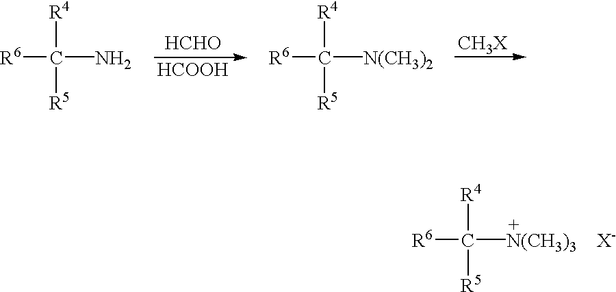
[R6]C([R4])([R5])[N(CH3)2].[R6]C([R4])([R5])N.[HCHO].[HCOOH].[CH3X].[R6]C([R4])([R5])[N(CH3)3].[X-]
